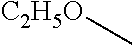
[C2H5O]C
